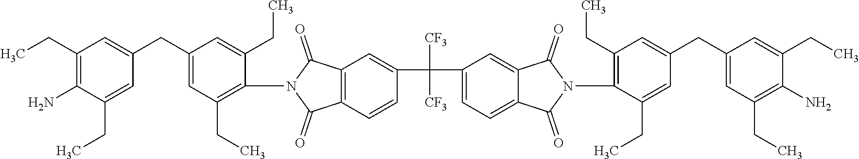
C1(CC)=C(N)C(CC)=CC(CC2=CC(CC)=C(N3C(=O)C4=C(C3=O)C=C(C(C3=CC=C5C(=C3)C(=O)N(C3=C(CC)C=C(CC6=CC(CC)=C(N)C(CC)=C6)C=C3CC)C5=O)([CF3])[CF3])C=C4)C(CC)=C2)=C1
